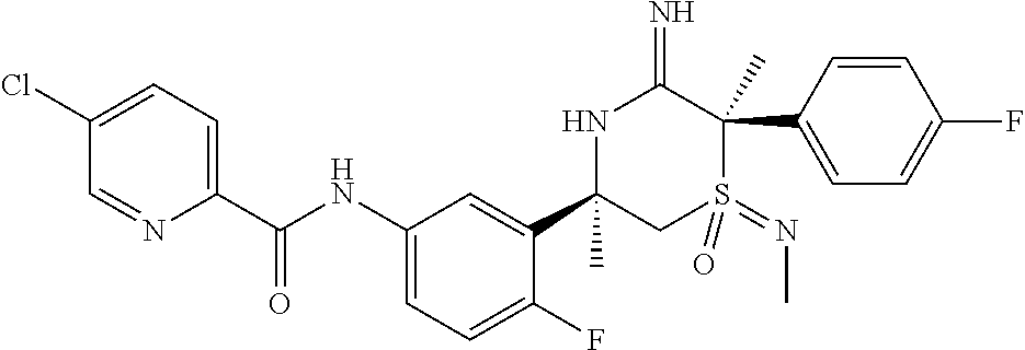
C1(C(NC2=CC=C(F)C(C3(C)CS(=NC)(=O)C(C4=CC=C(F)C=C4)(C)C(=N)N3)=C2)=O)=CC=C(Cl)C=N1
